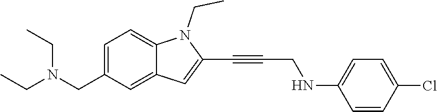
C1=C(CN(CC)CC)C=C2C(=C1)N(CC)C(C#CCNC1=CC=C(Cl)C=C1)=C2
